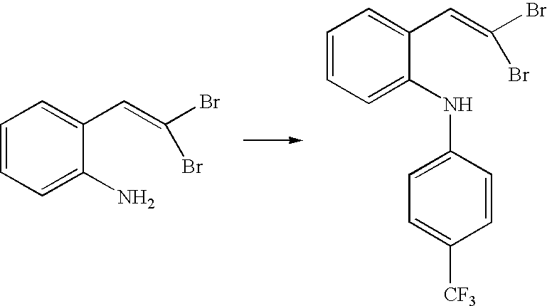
C1=CC=C(N)C(C=C(Br)Br)=C1.C1=CC=C(NC2=CC=C([CF3])C=C2)C(C=C(Br)Br)=C1
